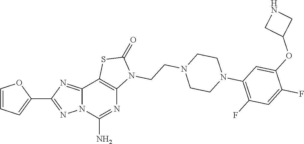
C1=CC=C(C2=NN3C(=N2)C2=C(N=C3N)N(CCN3CCN(C4=C(F)C=C(F)C(OC5CNC5)=C4)CC3)C(=O)S2)O1
